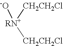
[CH2CH2Cl][RN+]([CH2CH2Cl])[-O]
